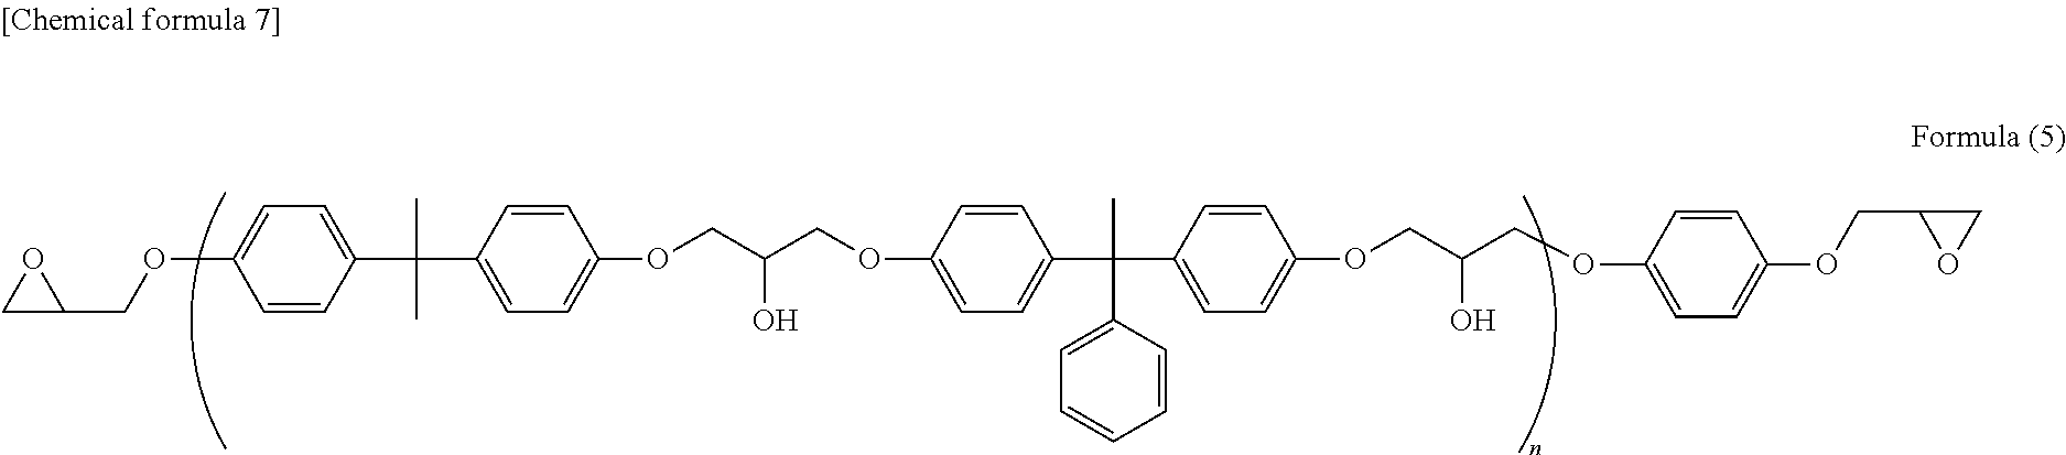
C1C(COC2=CC=C(C(C3=CC=C(OCC(COC4=CC=C(C(C5=CC=C(OCC(COC6=CC=C(OCC7OC7)C=C6)O)C=C5)(C)C5=CC=CC=C5)C=C4)O)C=C3)(C)C)C=C2)O1
